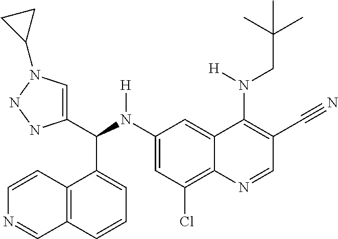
C1(N(C(C2=CN(C3CC3)NN2)C2=CC=CC3=C2C=CN=C3)[H])=CC(Cl)=C2C(=C1)C(N(CC(C)(C)C)[H])=C(C#N)C=N2
